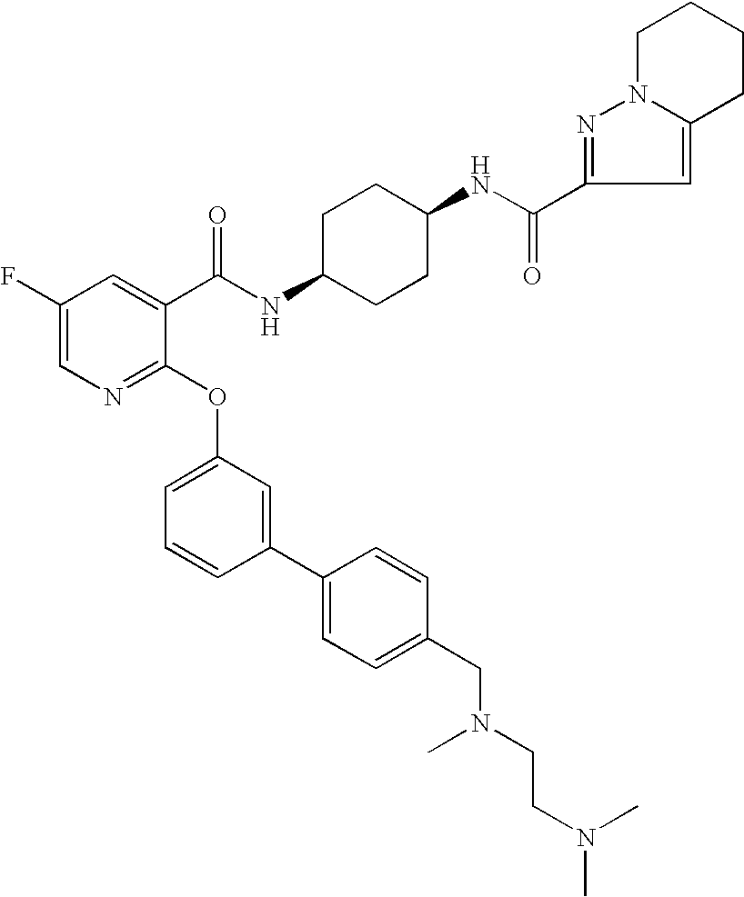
C1(C(NC2CCC(NC(C3=CC(F)=CN=C3OC3=CC=CC(C4=CC=C(CN(C)CCN(C)C)C=C4)=C3)=O)CC2)=O)=NN2C(=C1)CCCC2
